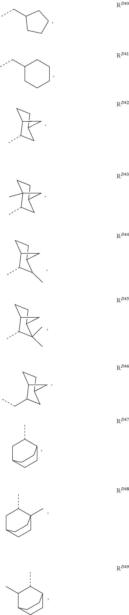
CCC1CCCC1.C1(CC)CCCCC1.C1(C)CC2CCC1C2.C1(C)CC2CCC1(C)C2.C1(C)C(C)C2CCC1C2.C1(C)C(C)(C)C2CCC1C2.C1(CC)CC2CCC1C2.C1C2CCC(C1C)CC2.C1C2CCC(C)(C1C)CC2.C1(C)C2CCC(C1C)CC2
